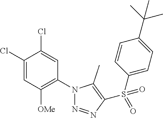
C1(Cl)=CC([OMe])=C(N2N=NC(S(C3=CC=C(C(C)(C)C)C=C3)(=O)=O)=C2C)C=C1Cl
